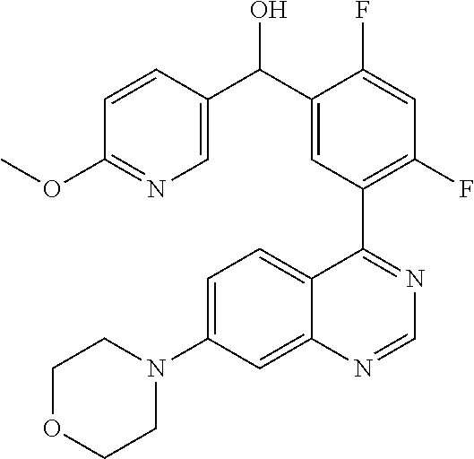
C1=C(N2CCOCC2)C=C2C(=C1)C(C1=C(F)C=C(F)C(C(C3=CN=C(OC)C=C3)O)=C1)=NC=N2
